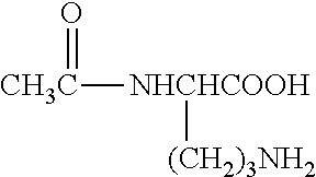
O=[CH3C][NHCHCOOH][(CH2)3NH2]
